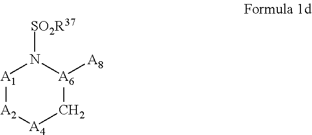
[A1]1[A2][A4]C[A6]([A8])N1[SO2R37]
